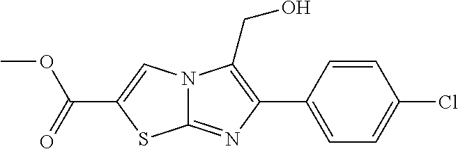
N12C(=NC(C3=CC=C(Cl)C=C3)=C1CO)SC(C(=O)OC)=C2
